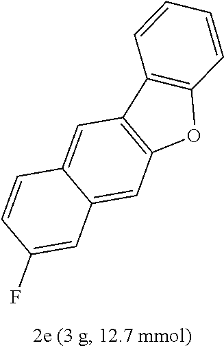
C1(F)=CC2=CC3=C(C=C2C=C1)C1=C(O3)C=CC=C1
